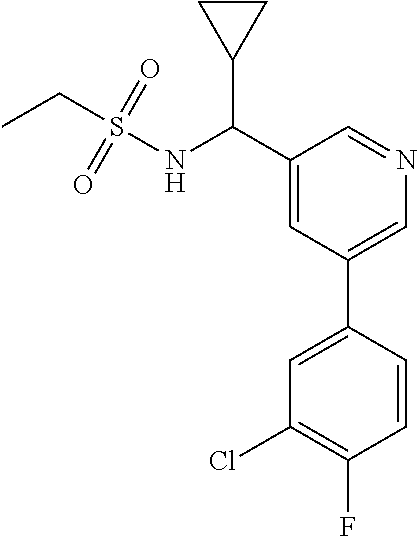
C1(C(NS(=O)(=O)CC)C2CC2)=CC(C2=CC(Cl)=C(F)C=C2)=CN=C1
